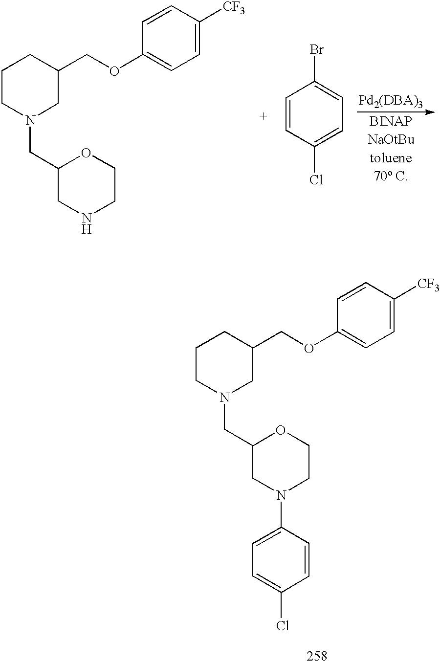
[BINAP].C1CN(CC2CNCCO2)CC(COC2=CC=C([CF3])C=C2)C1.[NaOtBu].C1=CC(Cl)=CC=C1Br.C1CN(CC2CN(C3=CC=C(Cl)C=C3)CCO2)CC(COC2=CC=C([CF3])C=C2)C1
